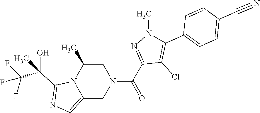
C1C(C)N2C(=CN=C2C(C(F)(F)F)(O)C)CN1C(C1=NN(C)C(C2=CC=C(C#N)C=C2)=C1Cl)=O
